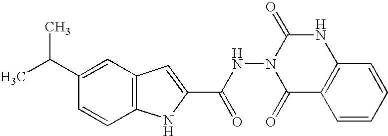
C12=C(C=C(C(C)C)C=C1)C=C(C(NN1C(=O)C3=C(NC1=O)C=CC=C3)=O)N2
